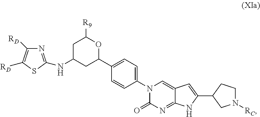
N1=C(NC2CC(C3=CC=C(N4C(=O)N=C5C(=C4)C=C(C4CN([RC])CC4)N5)C=C3)OC([R9])C2)SC([RD])=C1[RD]
